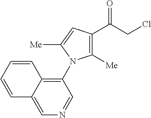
C1([Me])=C(C(CCl)=O)C=C([Me])N1C1=C2C(=CN=C1)C=CC=C2
